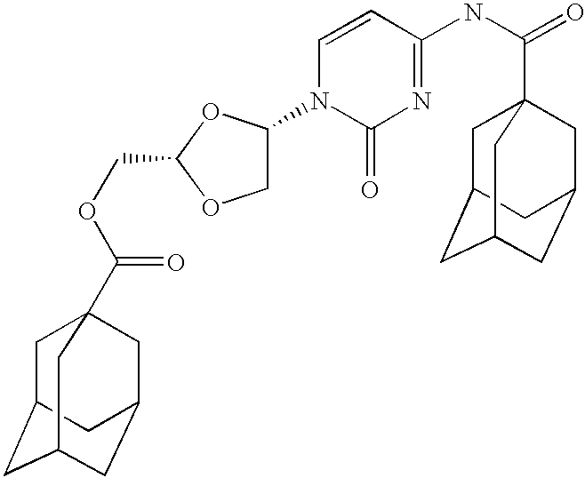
C1C2CC3CC(CC1(C(OCC1OCC(N4C(=O)N=C(NC(=O)C56CC7CC(CC(C5)C7)C6)C=C4)O1)=O)C3)C2
